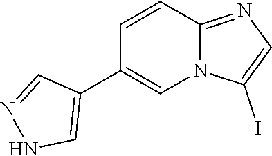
C1=CC2=NC=C(I)N2C=C1C1=CNN=C1
